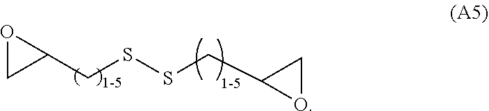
C1(CSSCC2OC2)OC1
